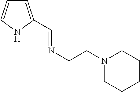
C1=C(C=NCCN2CCCCC2)NC=C1
